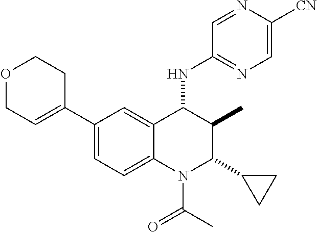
C1(C2=CCOCC2)=CC=C2C(=C1)C(NC1=NC=C([CN])N=C1)C(C)C(C1CC1)N2C(C)=O
